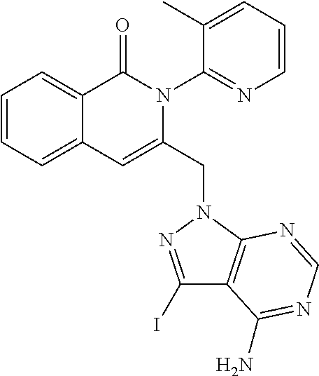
C1=CC=C2C(=C1)C(=O)N(C1=NC=CC=C1C)C(CN1C3=C(C(I)=N1)C(N)=NC=N3)=C2
